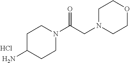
C1C(N)CCN(C(CN2CCOCC2)=O)C1.Cl
